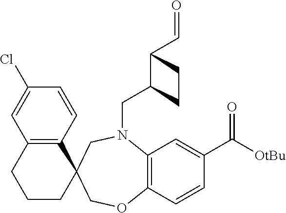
N1(CC2C(C=O)CC2)C2=C(C=CC(C(=O)[OtBu])=C2)OCC2(C3=C(C=C(Cl)C=C3)CCC2)C1
